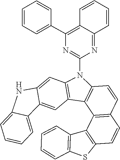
C1=C2C3=CC=CC=C3NC2=CC2=C1C1=C(N2C2=NC(C3=CC=CC=C3)=C3C(=N2)C=CC=C3)C=CC2=C1C1=C(C=C2)SC2=C1C=CC=C2
